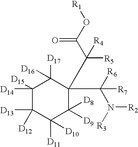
C1([D14])([D15])C([D13])([D12])C([D11])([D10])C([D9])([D8])C(C(C(O[R1])=O)([R5])[R4])(C([R6])(N([R3])[R2])[R7])C1([D17])[D16]
